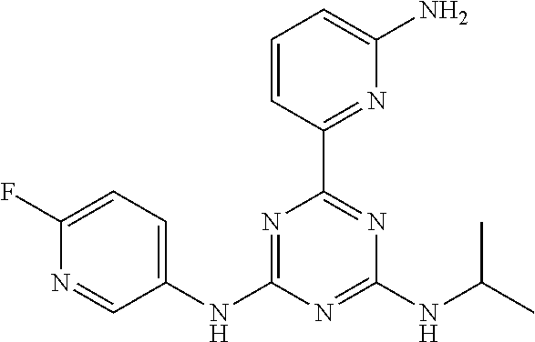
C1(NC2=NC(C3=NC(N)=CC=C3)=NC(NC(C)C)=N2)=CC=C(F)N=C1
